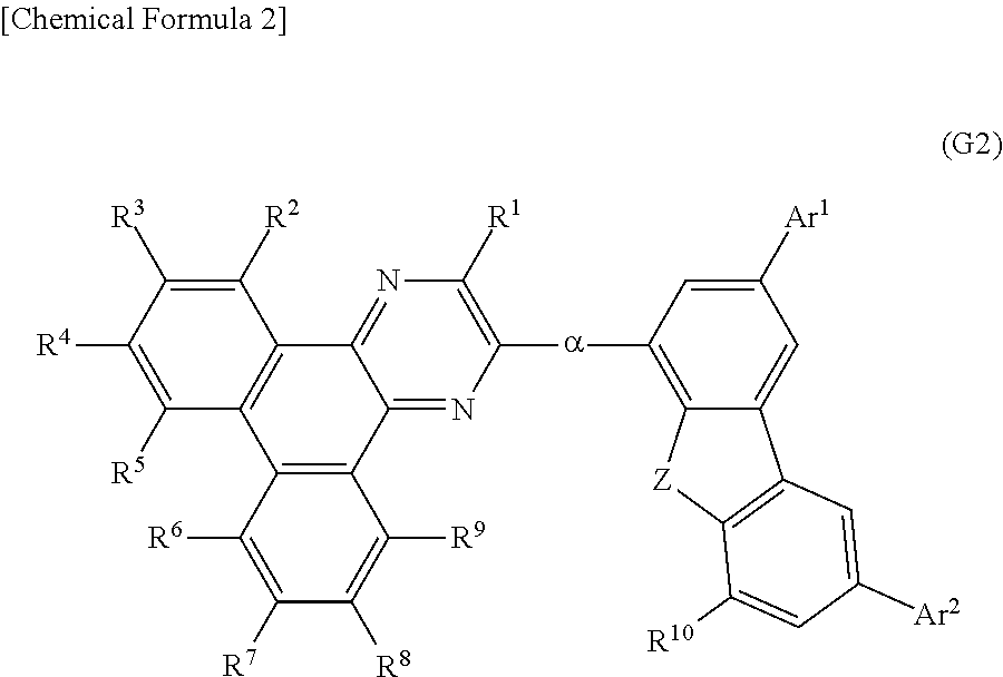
C1([R2])=C([R3])C([R4])=C([R5])C2=C1C1=NC([R1])=C([a]C3=C4C(=CC([Ar1])=C3)C3=C([Z]4)C([R10])=CC([Ar2])=C3)N=C1C1=C2C([R6])=C([R7])C([R8])=C1[R9]
